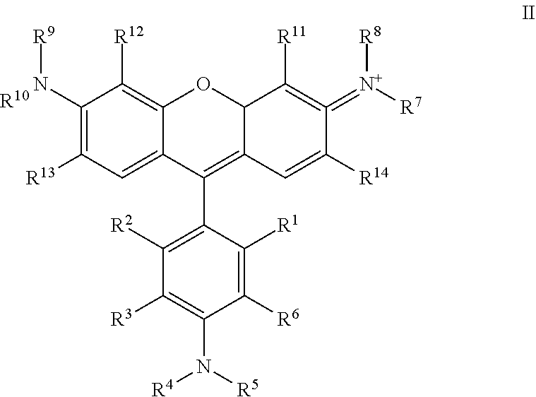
C1([R3])=C(N([R5])[R4])C([R6])=C([R1])C(C2=C3C(OC4=C([R12])C(N[R9])=C([R13])C=C24)C([R11])=C(=[N+]([R7])[R8])C([R14])=C3)=C1[R2].[R10]
